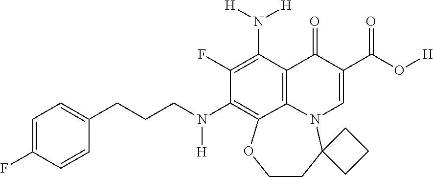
C1(F)=C(N([H])[H])C2=C3N(C=C(C(=O)O[H])C2=O)C2(CCOC3=C1N(CCCC1=CC=C(F)C=C1)[H])CCC2
